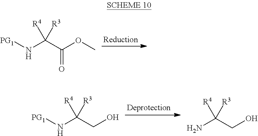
[PG1]NC(C(OC)=O)([R4])[R3].[PG1]NC(CO)([R4])[R3].NC(CO)([R4])[R3]
